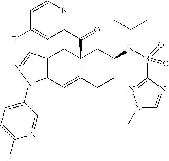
C12(C(C3=NC=CC(F)=C3)=O)C(=CC3=C(C1)C=NN3C1=CC=C(F)N=C1)CCC(N(S(C1=NN(C)C=N1)(=O)=O)C(C)C)C2
